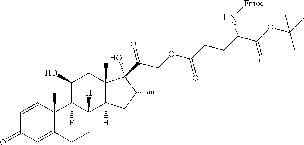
C1=CC2(C)C(=CC1=O)CCC1([H])C2(F)C(O)CC2(C)C1([H])CC(C)C2(O)C(COC(CCC(C(OC(C)(C)C)=O)N[Fmoc])=O)=O
